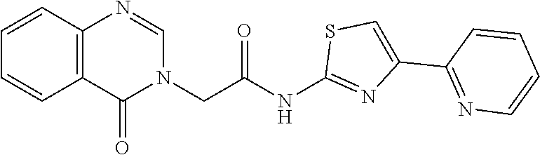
C(N1C=NC2=C(C1=O)C=CC=C2)C(NC1=NC(C2=NC=CC=C2)=CS1)=O
